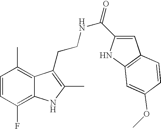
C1=CC(F)=C2C(=C1C)C(CCNC(=O)C1=CC3=C(N1)C=C(OC)C=C3)=C(C)N2
